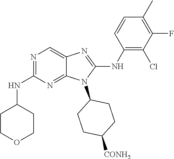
N1=C(NC2CCOCC2)N=C2C(=C1)N=C(NC1=C(Cl)C(F)=C(C)C=C1)N2C1CCC([CONH2])CC1
